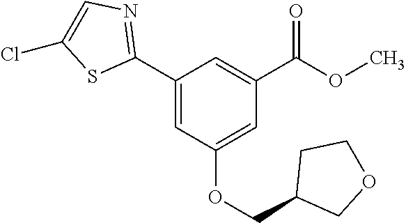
C1(C2=NC=C(Cl)S2)=CC(OCC2COCC2)=CC(C(OC)=O)=C1
